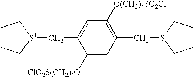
C1CC[S+](CC2=CC([O(CH2)4SO2Cl])=C(C[S+]3CCCC3)C=C2[ClO2S(CH2)4O])C1
